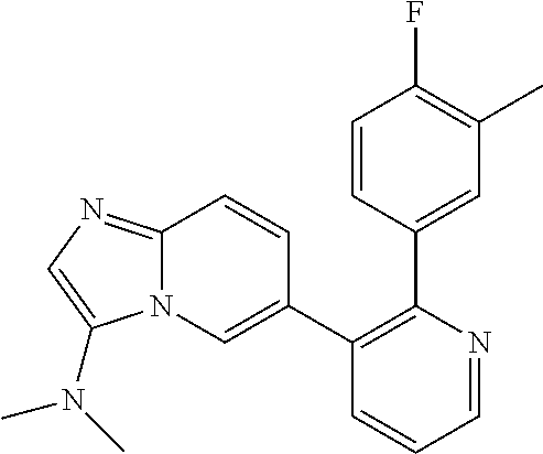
C1(C2=CN3C(=NC=C3N(C)C)C=C2)=C(C2=CC(C)=C(F)C=C2)N=CC=C1
